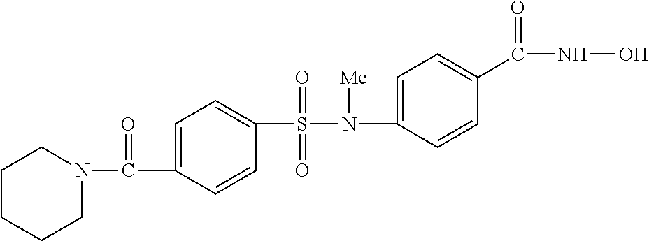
C1(S(N(C2=CC=C(C(NO)=O)C=C2)[Me])(=O)=O)=CC=C(C(N2CCCCC2)=O)C=C1
